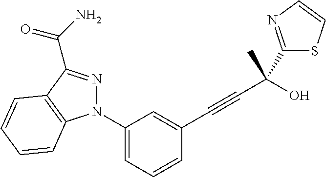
C1(N2N=C(C(=O)N)C3=C2C=CC=C3)=CC=CC(C#CC(O)(C)C2=NC=CS2)=C1
